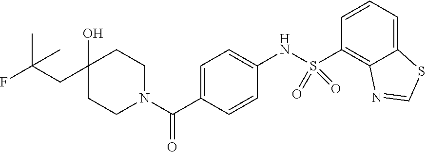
C12=CC=CC(S(NC3=CC=C(C(=O)N4CCC(O)(CC(C)(F)C)CC4)C=C3)(=O)=O)=C1N=CS2
